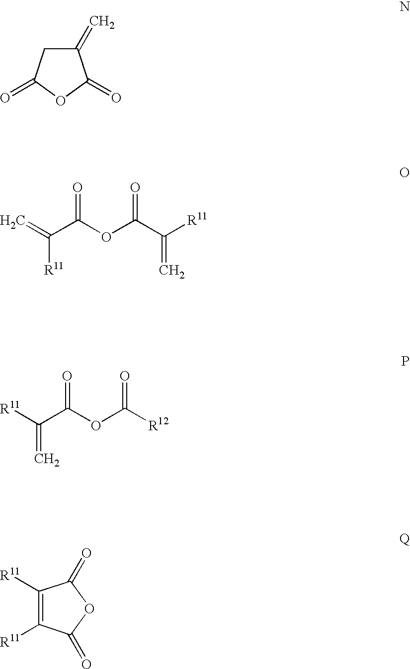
C1(=C)CC(=O)OC1=O.C=C(C(OC(C([R11])=C)=O)=O)[R11].[R11]C(C(OC([R12])=O)=O)=C.C1([R11])=C([R11])C(=O)OC1=O
